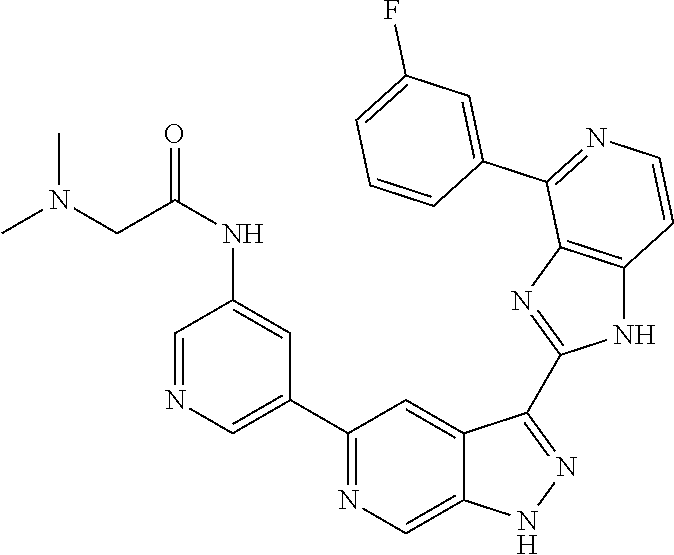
C1(C2=CN=CC(NC(CN(C)C)=O)=C2)=NC=C2C(=C1)C(C1=NC3=C(N1)C=CN=C3C1=CC(F)=CC=C1)=NN2
